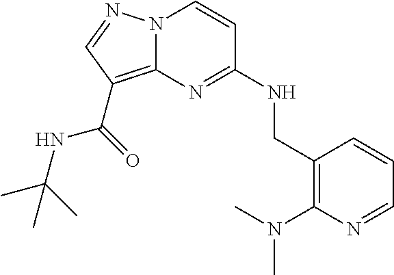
N(C1=NC2=C(C(NC(C)(C)C)=O)C=NN2C=C1)CC1=C(N(C)C)N=CC=C1
